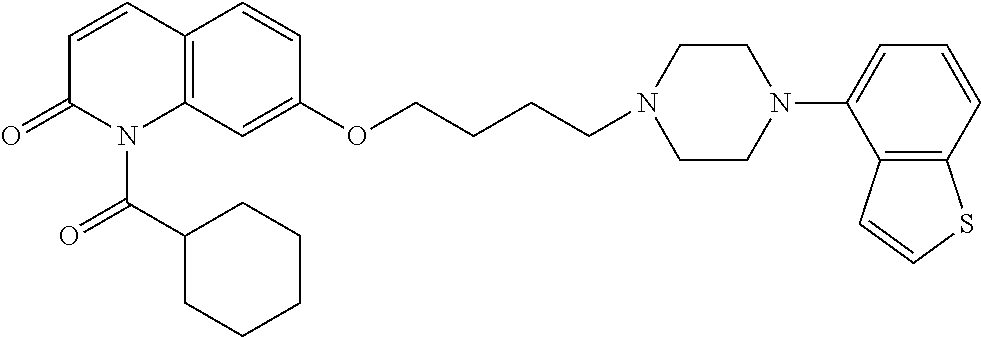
C12=C(C=C(OCCCCN3CCN(C4=CC=CC5=C4C=CS5)CC3)C=C1)N(C(C1CCCCC1)=O)C(=O)C=C2
